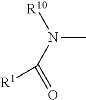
CN(C(=O)[R1])[R10]
